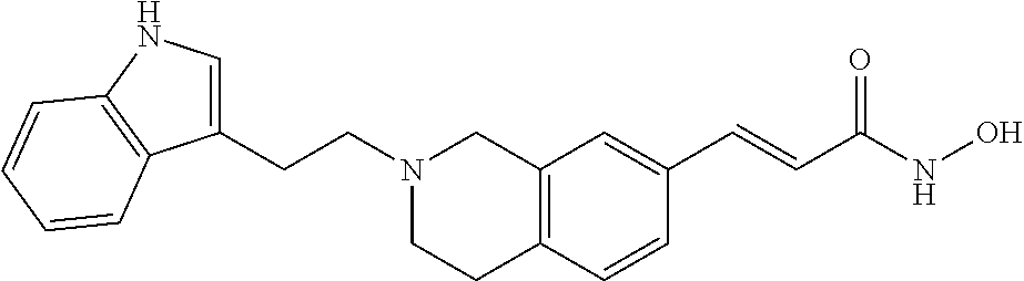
C12=C(C=CC(C=CC(NO)=O)=C1)CCN(CCC1=CNC3=C1C=CC=C3)C2
